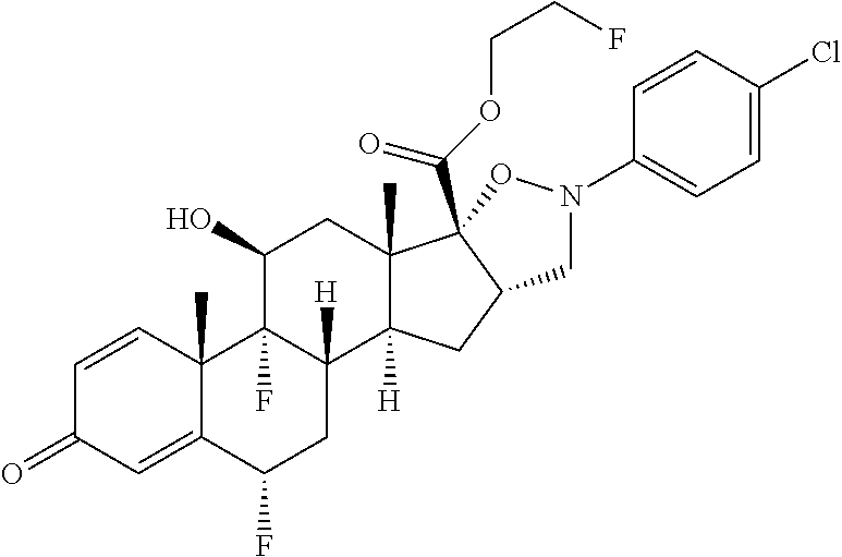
C1=CC2(C)C(=CC1=O)C(F)CC1([H])C2(F)C(O)CC2(C)C1([H])CC1C2(C(OCCF)=O)ON(C2=CC=C(Cl)C=C2)C1
